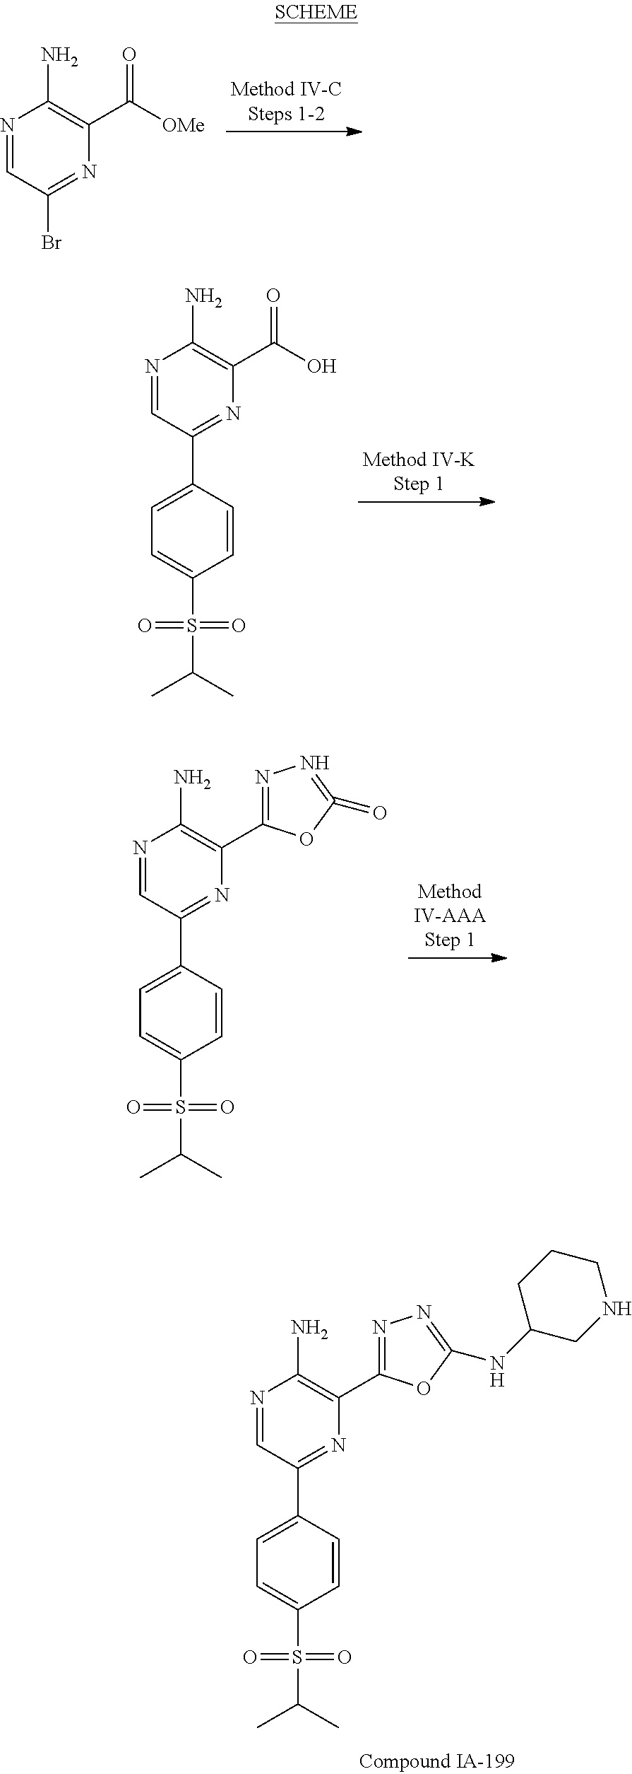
N1=CC(Br)=NC(C([OMe])=O)=C1N.N1=CC(C2=CC=C(S(C(C)C)(=O)=O)C=C2)=NC(C(O)=O)=C1N.N1=CC(C2=CC=C(S(C(C)C)(=O)=O)C=C2)=NC(C2=NN=C(=O)O2)=C1N.N1=CC(C2=CC=C(S(C(C)C)(=O)=O)C=C2)=NC(C2=NN=C(NC3CNCCC3)O2)=C1N
